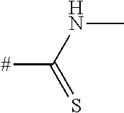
C([#])(=S)NC
